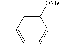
C1([OMe])=CC(C)=CC=C1C
